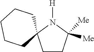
C1CC([Me])([Me])N([H])C12CCCCC2
